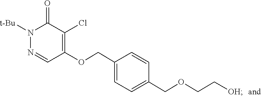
N1=CC(OCC2=CC=C(COCC[OH])C=C2)=C(Cl)C(=O)N1[t-Bu]
